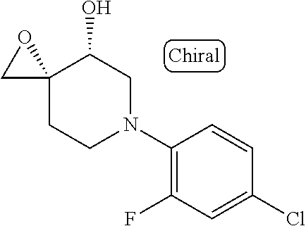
C1(N2CC(O)C3(CC2)CO3)=C(F)C=C(Cl)C=C1
